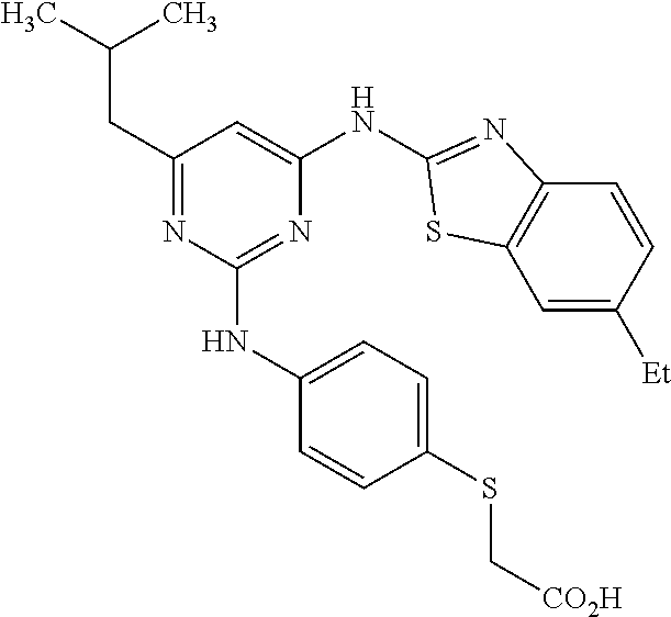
C1=C([Et])C=CC2=C1SC(NC1=CC(CC(C)C)=NC(NC3=CC=C(SC[CO2H])C=C3)=N1)=N2
